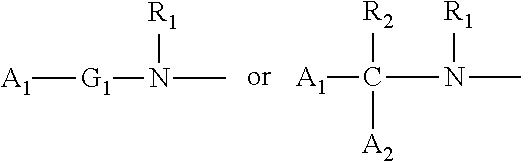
[A1][G1]N(C)[R1].[A1]C(N(C)[R1])([R2])[A2]
